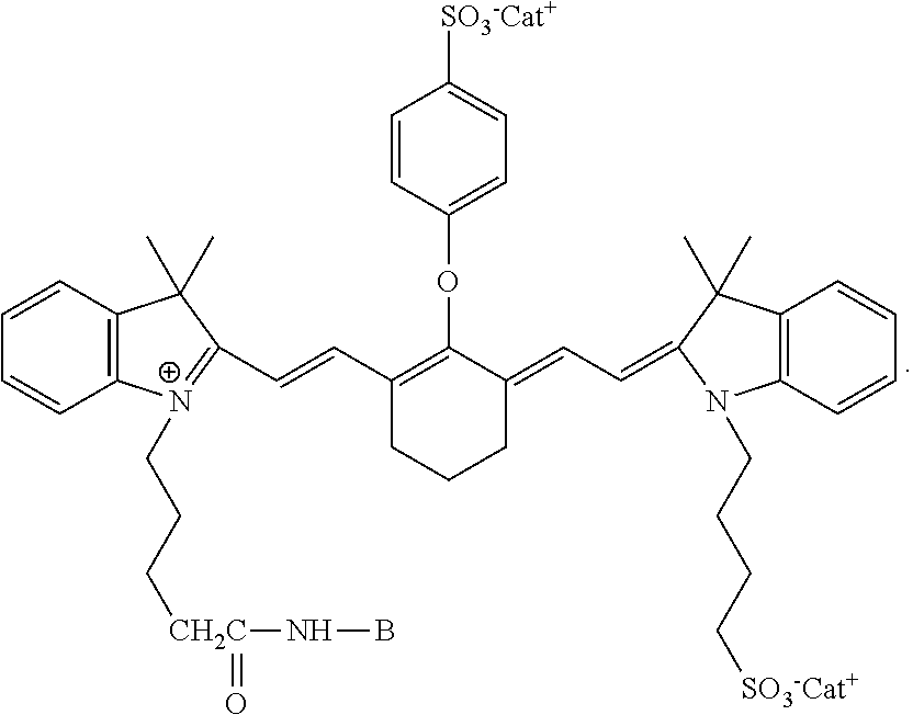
C1=CC(OC2=C(C=CC3=[N+](CCC[CH2C](NB)=O)C4=C(C=CC=C4)C3(C)C)CCCC2=CC=C2C(C)(C)C3=C(C=CC=C3)N2CCCC[SO3-Cat+])=CC=C1[SO3-Cat+]
